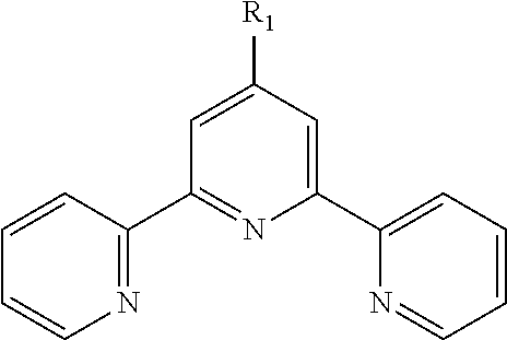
C1=C([R1])C=C(C2=CC=CC=N2)N=C1C1=NC=CC=C1
